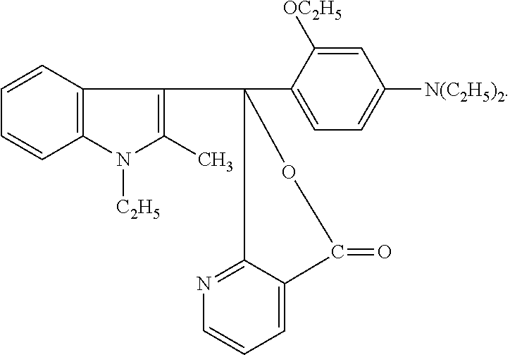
C1=CC2=C(C=C1)N([C2H5])C(C)=C2C1(C2=CC=C([N(C2H5)2])C=C2[OC2H5])C2=NC=CC=C2C(=O)O1
